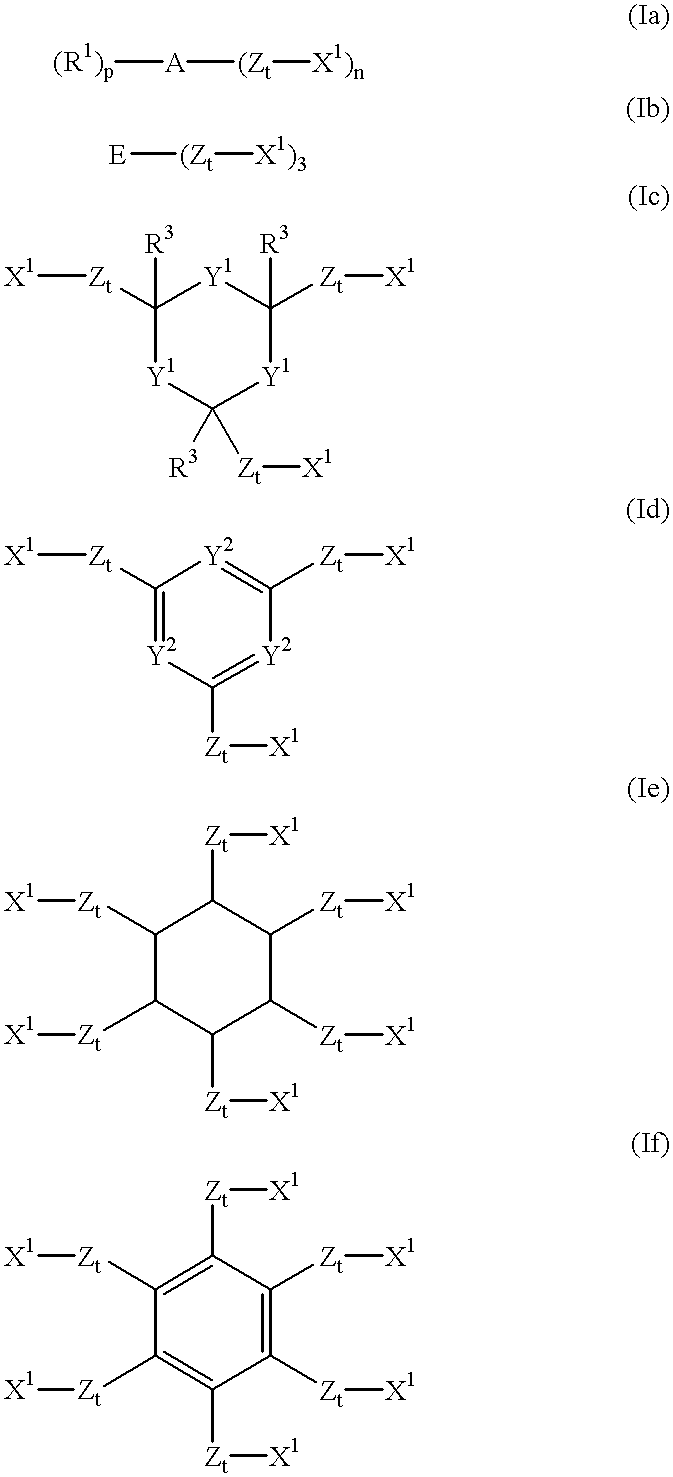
[(R1)p][A][(Zt][X1)n].[E][(Zt][X1)3].[Zt](C1([R3])[Y1]C([Zt][X1])([R3])[Y1]C([R3])([Zt][X1])[Y1]1)[X1].[Zt](C1=[Y2]C([Zt][X1])=[Y2]C([Zt][X1])=[Y2]1)[X1].C1([Zt][X1])C([Zt][X1])C([Zt][X1])C([Zt][X1])C([Zt][X1])C1[Zt][X1].C1([Zt][X1])=C([Zt][X1])C([Zt][X1])=C([Zt][X1])C([Zt][X1])=C1[Zt][X1]
